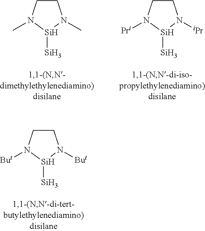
C1CN([But])[Si]([Si])N1[But].C1CN(C)[Si]([Si])N1C.C1CN([Pri])[Si]([Si])N1[iPr]
